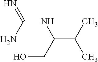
CC(C(NC(=N)N)CO)C
